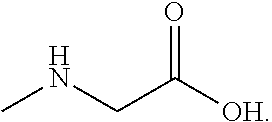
CNCC([OH])=O
